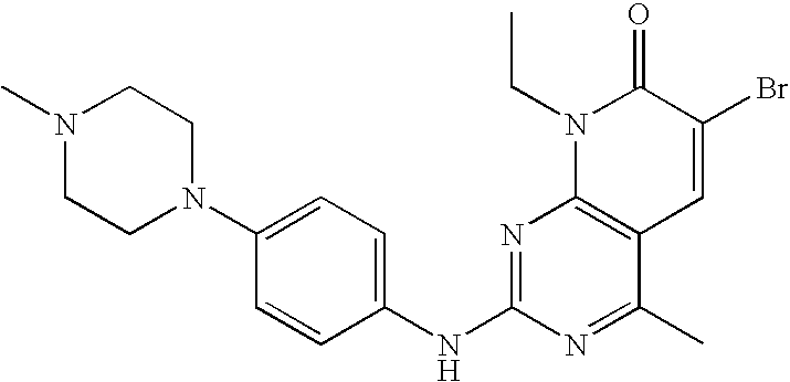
C1(NC2=NC3=C(C(C)=N2)C=C(Br)C(=O)N3CC)=CC=C(N2CCN(C)CC2)C=C1
